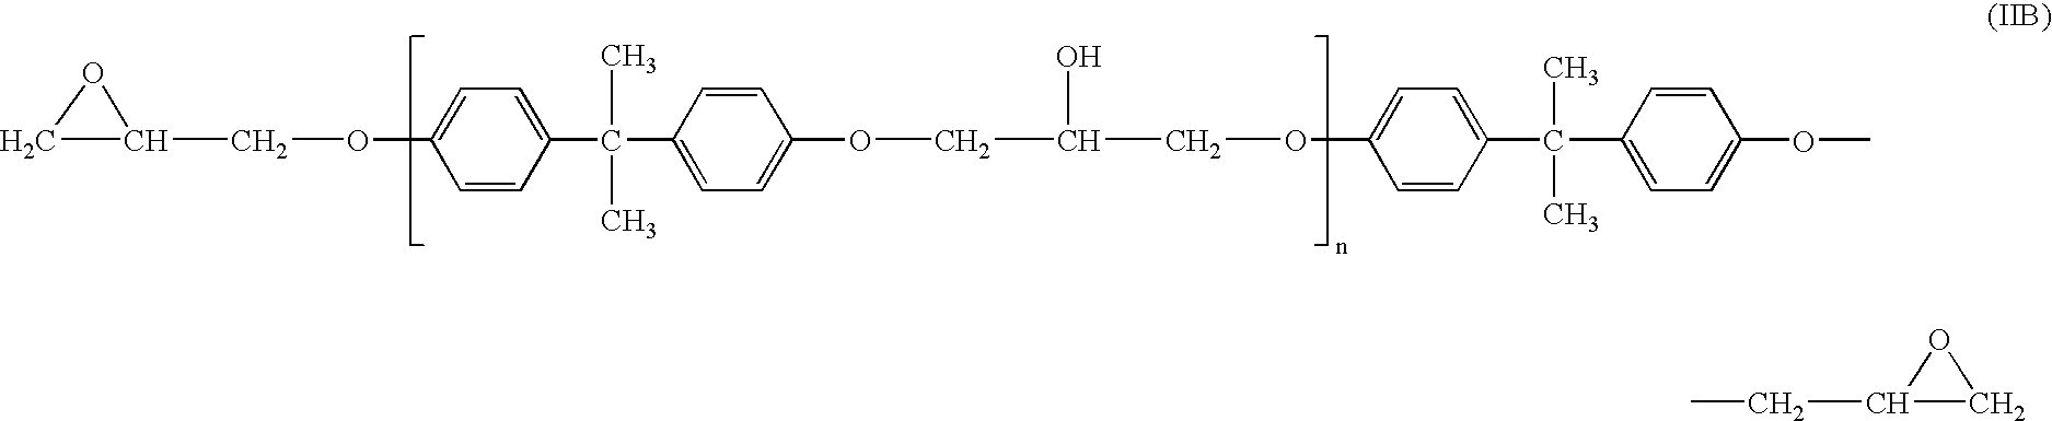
C1C(COC2=CC=C(C(C)(C)C3=CC=C(OCC(COC4=CC=C(C(C)(C)C5=CC=C(OC)C=C5)C=C4)O)C=C3)C=C2)O1.C(C1CO1)C
